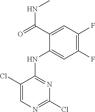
C1(C(=O)NC)=CC(F)=C(F)C=C1NC1=NC(Cl)=NC=C1Cl
